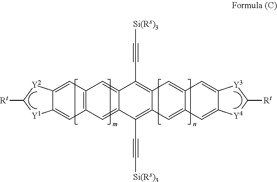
C12=C(C=C3C(=C1)C(C#C[Si(Rs)3])=C1C(=C3C#C[Si(Rs)3])C=C3C(=C1)C=C1C(=C3)[Y4]C([Rt])[Y3]1)C=C1C(=C2)[Y2]C([Rt])[Y1]1
